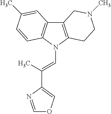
C12=C(N(C=C(C)C3=COC=N3)C3=C1C=C(C)C=C3)CCN(C)C2
